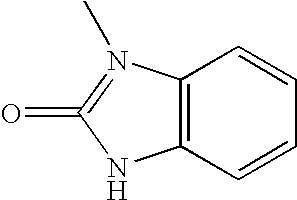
C1=CC=CC2=C1NC(=O)=N2C
